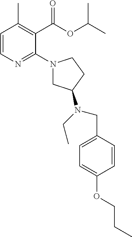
C1=CN=C(N2CC(N(CC)CC3=CC=C(OCCC)C=C3)CC2)C(C(OC(C)C)=O)=C1C
